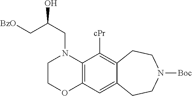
C(CN1CCOC2=C1C([cPr])=C1C(=C2)CCN([Boc])CC1)(O)C[BzO]
